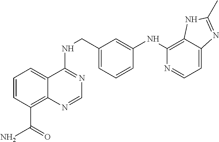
C1=CC(C(N)=O)=C2C(=C1)C(NCC1=CC=CC(NC3=C4C(=CC=N3)N=C(C)N4)=C1)=NC=N2
